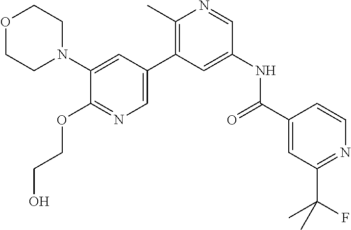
C1(N2CCOCC2)=CC(C2=C(C)N=CC(NC(C3=CC(C(F)(C)C)=NC=C3)=O)=C2)=CN=C1OCCO
